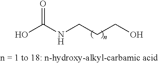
N(CCCO)C(O)=O
